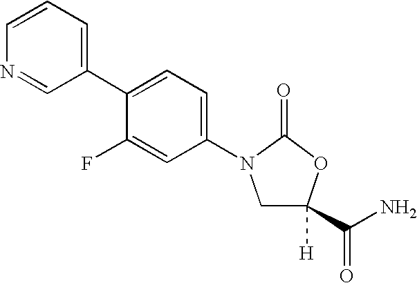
N1=CC(C2=CC=C(N3CC(C(N)=O)([H])OC3=O)C=C2F)=CC=C1
